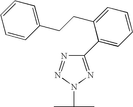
C1(C2=CC=CC=C2CCC2=CC=CC=C2)=NN(C(C)C)N=N1
